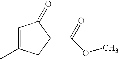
C1=C(C)CC(C(OC)=O)C1=O
